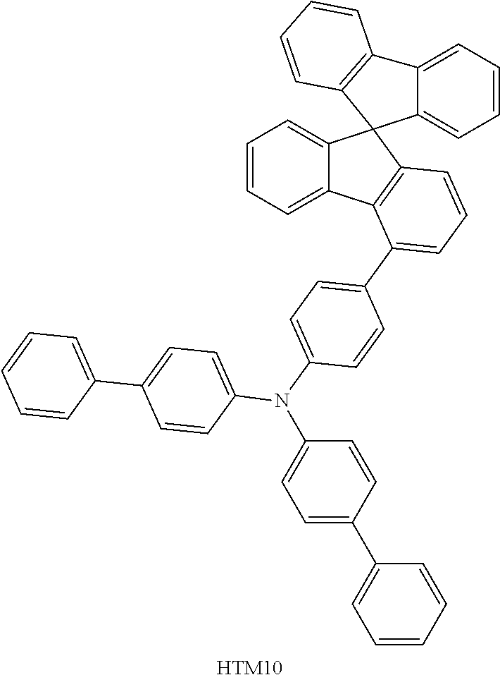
C12=CC=CC=C1C1=C(C23C2=CC=CC=C2C2=C3C=CC=C2)C=CC=C1C1=CC=C(N(C2=CC=C(C3=CC=CC=C3)C=C2)C2=CC=C(C3=CC=CC=C3)C=C2)C=C1.[HTM10]
